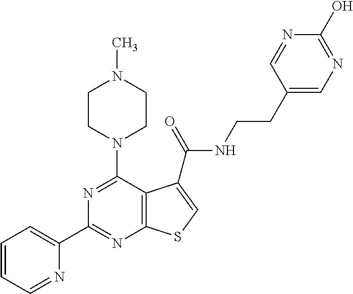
N1=C(N2CCN(C)CC2)C2=C(N=C1C1=CC=CC=N1)SC=C2C(=O)NCCC1=CN=C(O)N=C1
